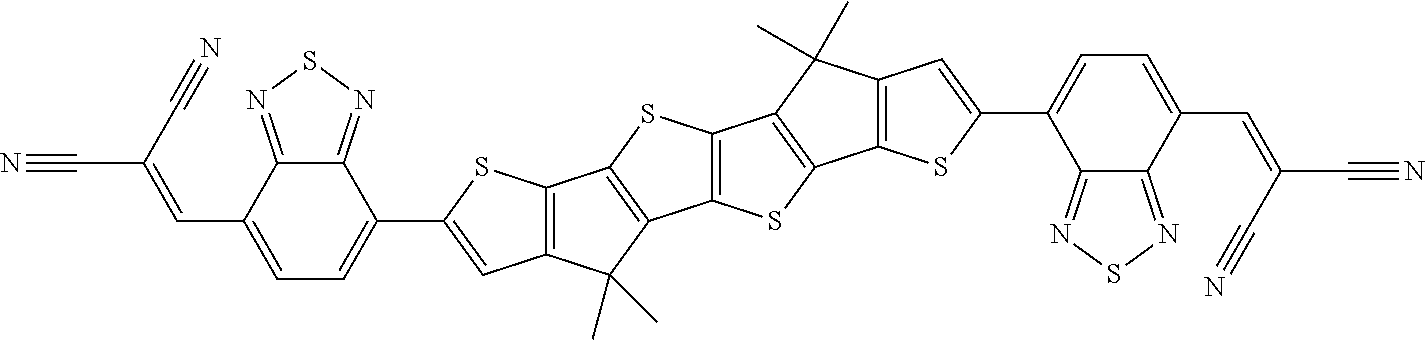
C12=C(SC(C3=CC=C(C=C(C#N)C#N)C4=NSN=C34)=C1)C1=C(C2(C)C)C2=C(S1)C1=C(S2)C2=C(C1(C)C)C=C(C1=CC=C(C=C(C#N)C#N)C3=NSN=C13)S2
